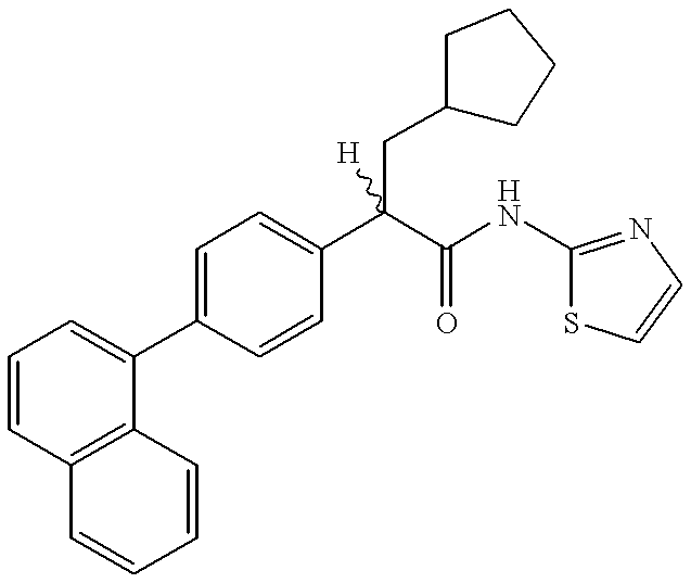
C1=CC2=C(C(C3=CC=C(C(C(=O)NC4=NC=CS4)(CC4CCCC4)[H])C=C3)=C1)C=CC=C2
